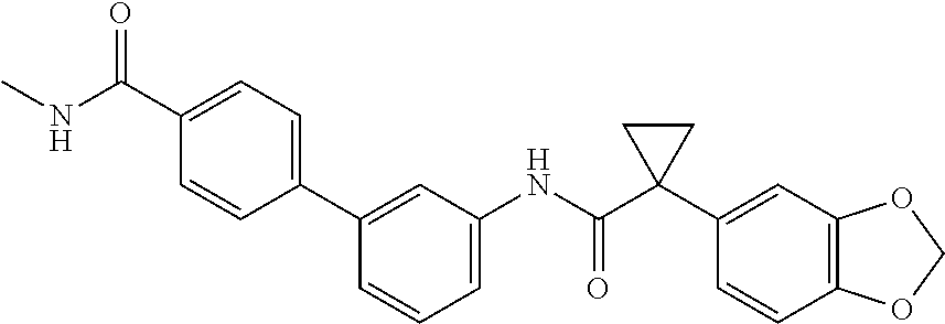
C1=C(NC(C2(C3=CC4=C(C=C3)OCO4)CC2)=O)C=C(C2=CC=C(C(=O)NC)C=C2)C=C1
